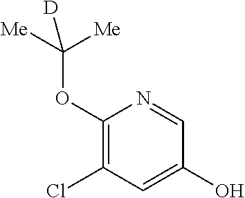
C1(OC([Me])([Me])[D])=C(Cl)C=C(O)C=N1
